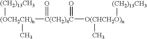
[(CH2)13CH3][(OCH2CH)n](C)[C(CH2)4C]([O(CHCH2O)n](C)[(CH2)13CH3])(=O)=O
